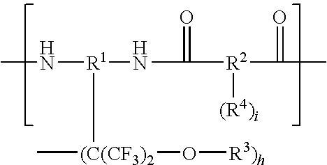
CN[R1](NC([R2](C(C)=O)[(R4)i])=O)[(C(CF3)2](O[R3)h])C
